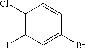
ClC1=C(I)C=C(Br)C=C1
